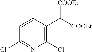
C1(Cl)=C(C([COOEt])[COOEt])C=CC(Cl)=N1
